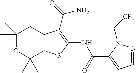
C1(C)(C)OC(C)(C)C2=C(C1)C(C(=O)N)=C(NC(C1=CC=NN1C[CF3])=O)S2
